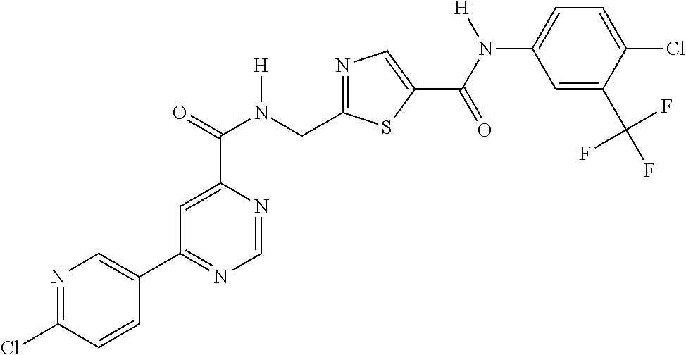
N1=C(CN(C(C2=CC(C3=CN=C(Cl)C=C3)=NC=N2)=O)[H])SC(C(=O)N(C2=CC=C(Cl)C(C(F)(F)F)=C2)[H])=C1
